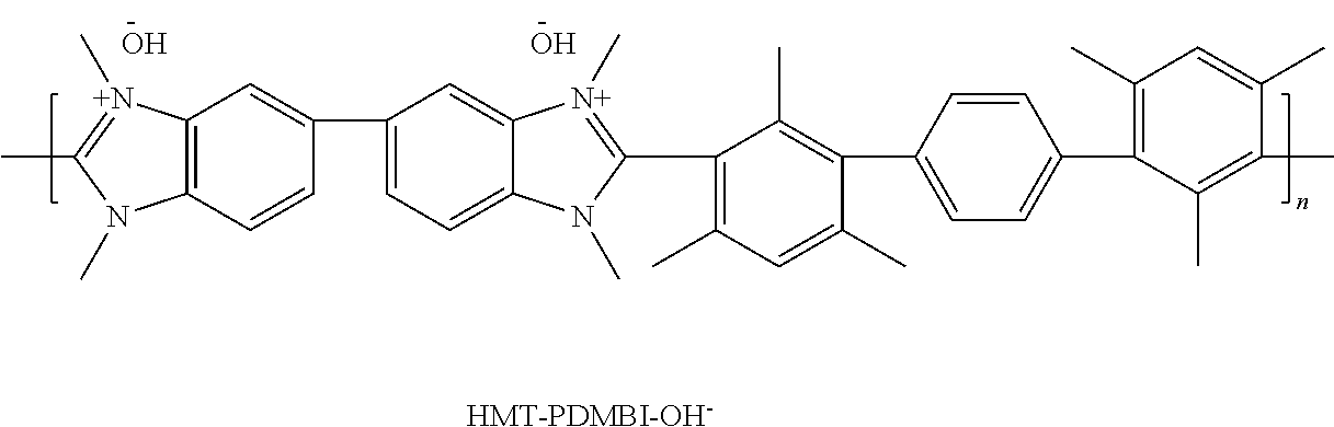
O.O.C12=C(C=CC(C3=CC=C4C(=C3)[N+](C)=C(C3=C(C)C=C(C)C(C5=CC=C(C6=C(C)C=C(C)C(C)=C6C)C=C5)=C3C)N4C)=C1)N(C)C(C)=[N+]2C.[HMT-PDMBI-OH-]
